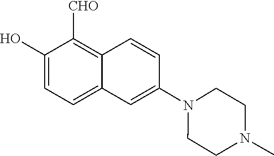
C1(O)=CC=C2C(=C1[CHO])C=CC(N1CCN(C)CC1)=C2
